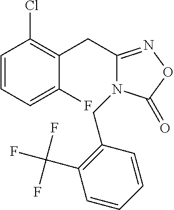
C1=CC=C(F)C(CC2=NOC(=O)N2CC2=C(C(F)(F)F)C=CC=C2)=C1Cl
